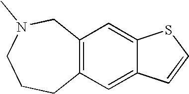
C12=C(C=C3C(=C1)SC=C3)CCCN(C)C2
